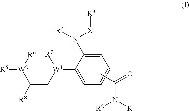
C1=C(N([X][R3])[R4])C([W1](CC([R8])[W2]([R6])[R5])[R7])=CC=C1.CC(=O)N([R1])[R2]
